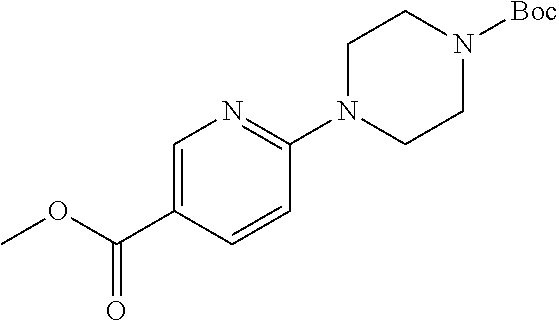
C1=C(C(OC)=O)C=CC(N2CCN([Boc])CC2)=N1
